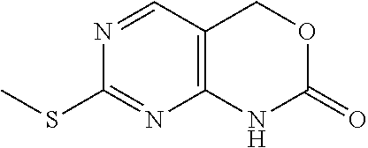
C12=C(NC(=O)OC1)N=C(SC)N=C2
